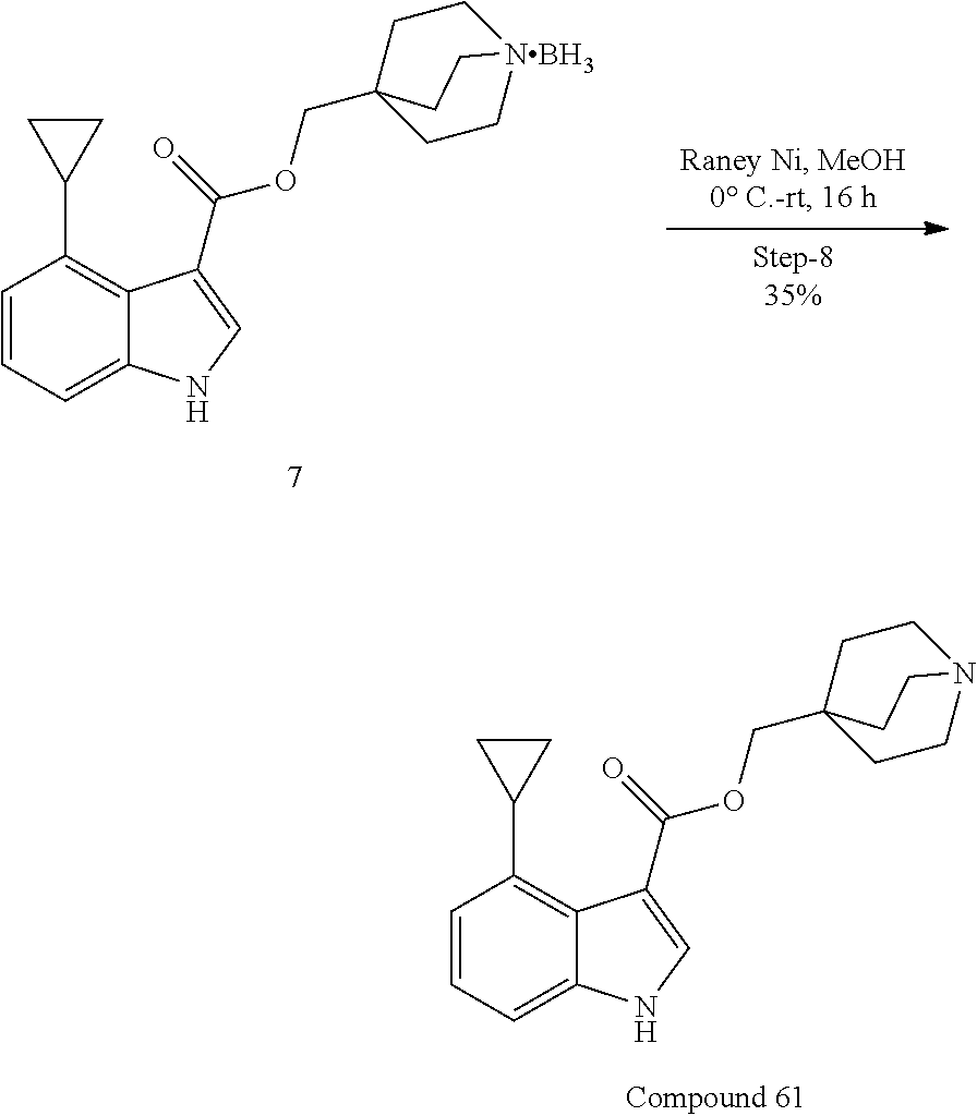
C1=CC=C2C(=C1C1CC1)C(C(=O)OCC13CCN(CC1)CC3)=CN2.C1=CC=C2C(=C1C1CC1)C(C(=O)OCC13CC[NBH3](CC1)CC3)=CN2
